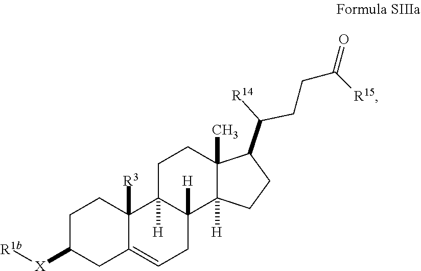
C1C([X][R1b])CC2=CCC3([H])C([H])(C2([R3])C1)CCC1(C)C3([H])CCC1C([R14])CCC(=O)[R15]
